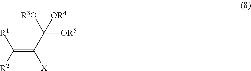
C(=C(C([OR5])([R3O])[OR4])[X])([R2])[R1]
